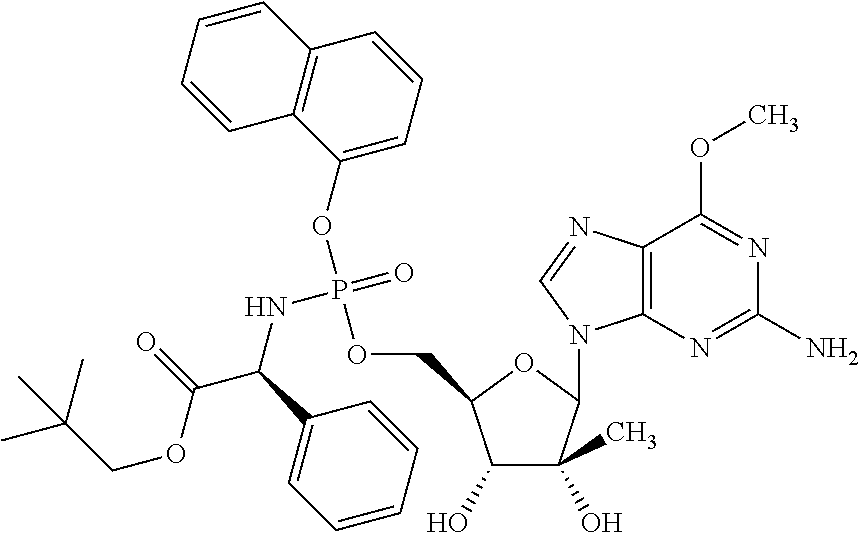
C(OC(C(NP(=O)(OC1=CC=CC2=C1C=CC=C2)OCC1C(O)C(O)(C)C(N2C3=C(N=C2)C(OC)=NC(N)=N3)O1)C1=CC=CC=C1)=O)C(C)(C)C
